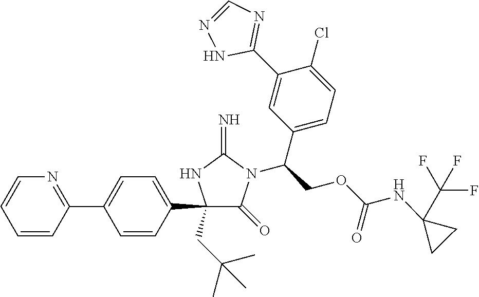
C1(C2=CC=C(C3=NC=CC=C3)C=C2)(CC(C)(C)C)C(=O)N(C(COC(NC2(C(F)(F)F)CC2)=O)C2=CC=C(Cl)C(C3=NC=NN3)=C2)C(=N)N1
